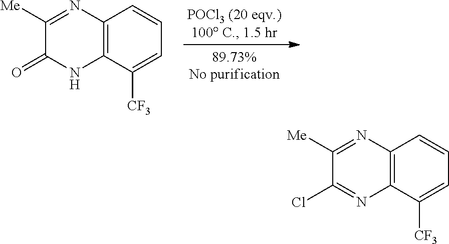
C12=C(C([CF3])=CC=C1)NC(=O)C([Me])=N2.C12=C(C([CF3])=CC=C1)N=C(Cl)C([Me])=N2
